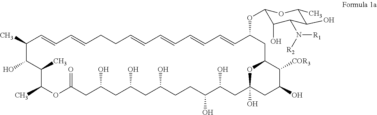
C1(C)C=CC=CCCC=CC=CC=CC=CC(OC2C(O)C(N([R1])[R2])C(O)C(C)O2)CC2C([COR3])C(O)CC(O)(O2)CC(O)C(O)CCC(O)CC(O)CC(O)CC(=O)OC(C)C(C)C1O
